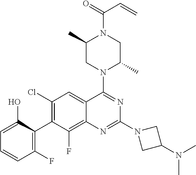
C1=C(O)C(C2=C(Cl)C=C3C(=C2F)N=C(N2CC(N(C)C)C2)N=C3N2C(C)CN(C(=O)C=C)C(C)C2)=C(F)C=C1
